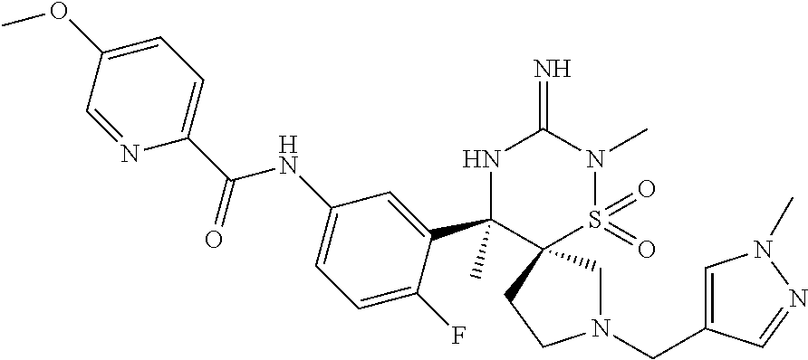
C1(OC)=CC=C(C(NC2=CC=C(F)C(C3(C)NC(=N)N(C)S(=O)(=O)C34CN(CC3=CN(C)N=C3)CC4)=C2)=O)N=C1
